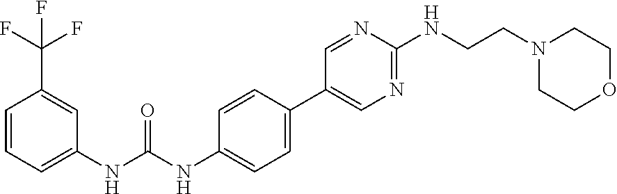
N(C(NC1=CC=C(C2=CN=C(NCCN3CCOCC3)N=C2)C=C1)=O)C1=CC=CC(C(F)(F)F)=C1
